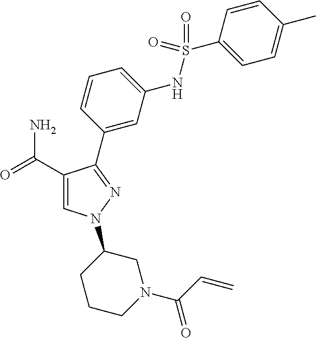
C1(C(=O)N)=CN(C2CCCN(C(C=C)=O)C2)N=C1C1=CC(NS(C2=CC=C(C)C=C2)(=O)=O)=CC=C1
